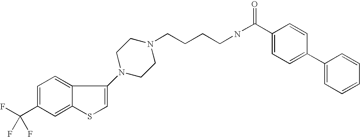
C1(C(F)(F)F)=CC=C2C(=C1)SC=C2N1CCN(CCCCNC(=O)C2=CC=C(C3=CC=CC=C3)C=C2)CC1
